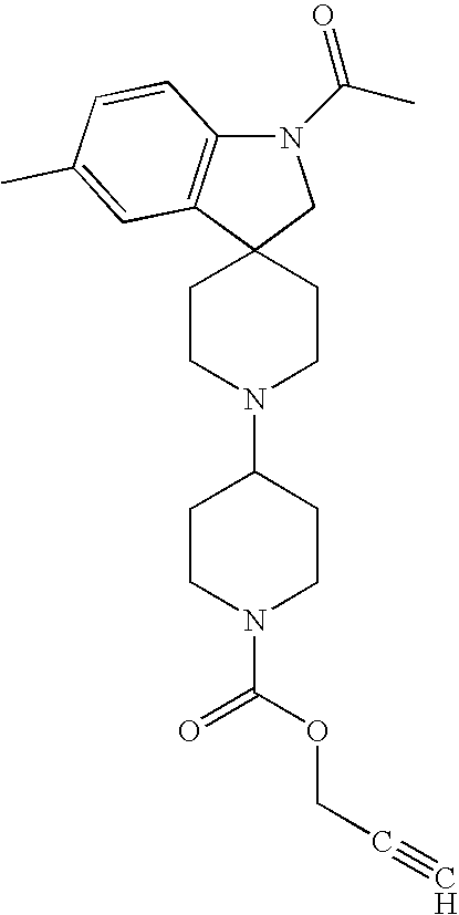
N1(C(=O)C)C2=C(C3(C1)CCN(C1CCN(C(=O)OCC#C)CC1)CC3)C=C(C)C=C2
